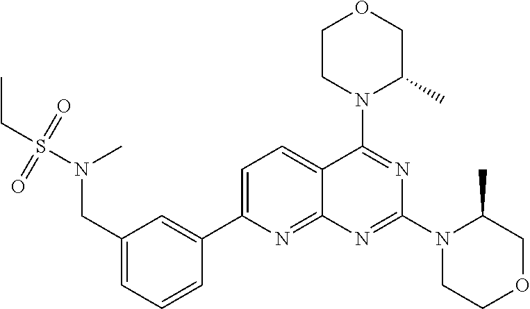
C1(CN(S(CC)(=O)=O)C)=CC=CC(C2=CC=C3C(=N2)N=C(N2CCOCC2C)N=C3N2C(C)COCC2)=C1
